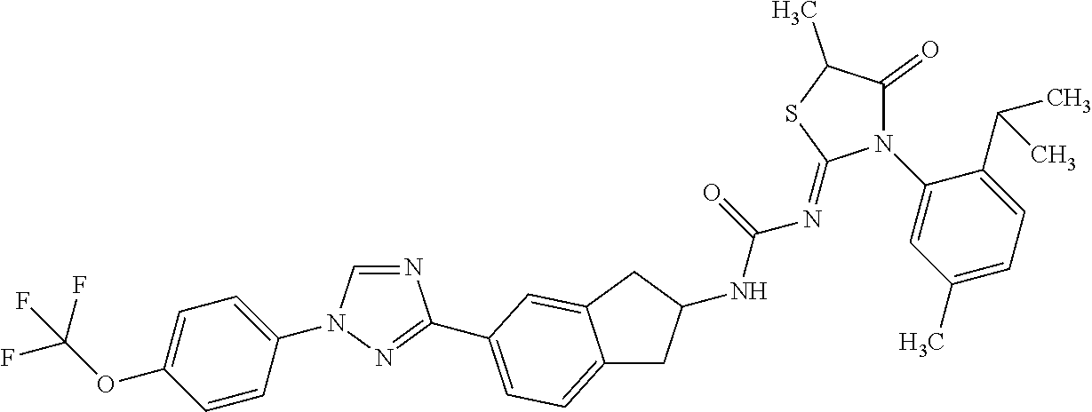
C1=CC(N2C=NC(C3=CC=C4CC(NC(=O)N=C5N(C6=CC(C)=CC=C6C(C)C)C(=O)C(C)S5)CC4=C3)=N2)=CC=C1OC(F)(F)F
